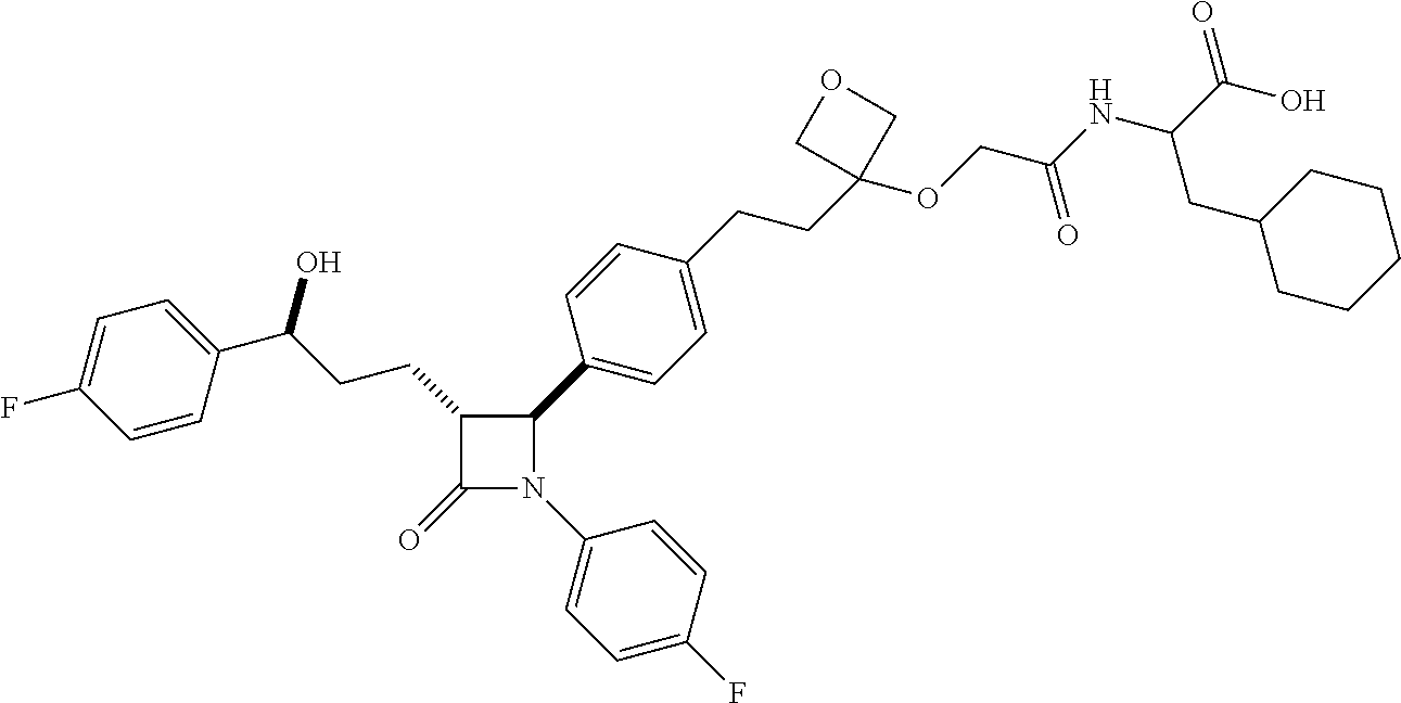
C1(CCC(C2=CC=C(F)C=C2)O)C(=O)N(C2=CC=C(F)C=C2)C1C1=CC=C(CCC2(OCC(NC(C(=O)O)CC3CCCCC3)=O)COC2)C=C1
